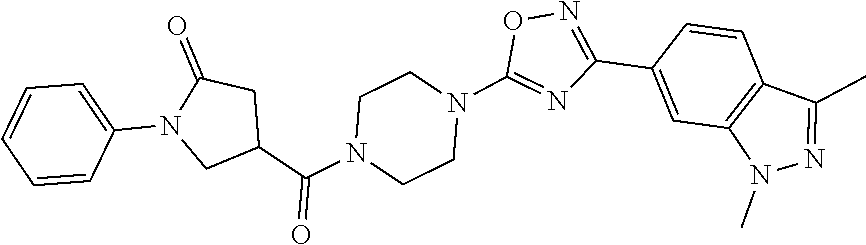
N1(C2=NC(C3=CC4=C(C=C3)C(C)=NN4C)=NO2)CCN(C(C2CC(=O)N(C3=CC=CC=C3)C2)=O)CC1
